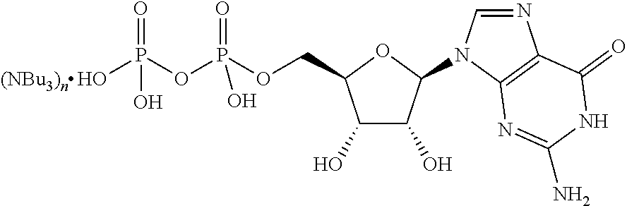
C1(O)C(O)C(N2C=NC3=C2N=C(N)NC3=O)OC1COP(=O)(OP(=O)(O)O)O
